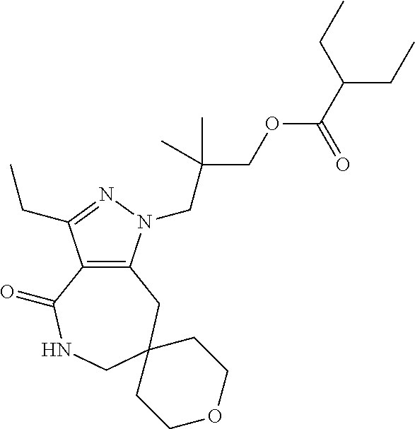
C12=C(N(CC(COC(C(CC)CC)=O)(C)C)N=C1CC)CC1(CNC2=O)CCOCC1
